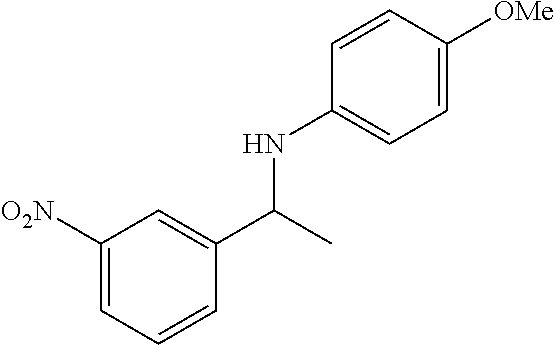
C1([O2N])=CC=CC(C(C)NC2=CC=C([OMe])C=C2)=C1
